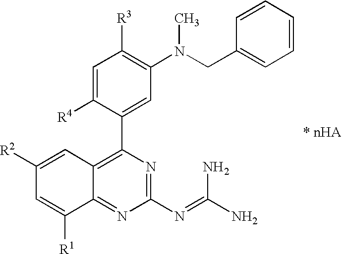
C1=C([R4])C(C2=C3C(=NC(N=C(N)N)=N2)C([R1])=CC([R2])=C3)=CC(N(CC2=CC=CC=C2)C)=C1[R3]
